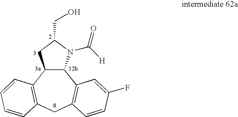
C12C(C3=C(CC4=C1C=C(F)C=C4)C=CC=C3)CC(CO)N2C([H])=O
